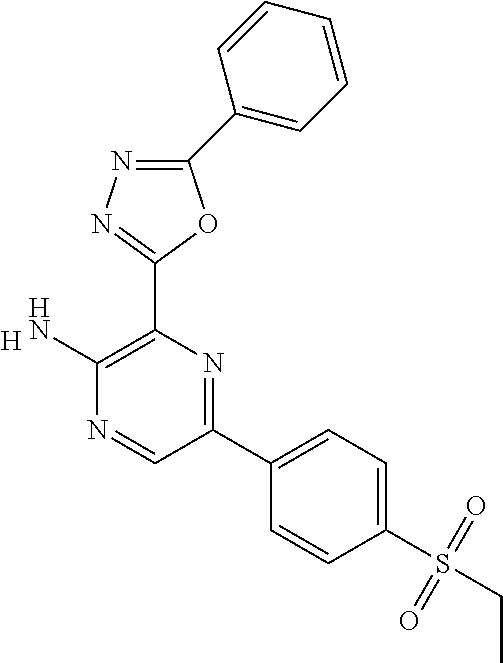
[H].C1(N)=C(C2=NN=C(C3=CC=CC=C3)O2)N=C(C2=CC=C(S(CC)(=O)=O)C=C2)C=N1
